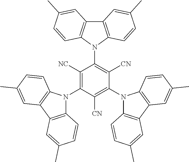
C12=C(N(C3=C([CN])C(N4C5=C(C6=C4C=CC(C)=C6)C=C(C)C=C5)=C([CN])C(N4C5=C(C6=C4C=CC(C)=C6)C=C(C)C=C5)=C3[NC])C3=C1C=C(C)C=C3)C=CC(C)=C2
